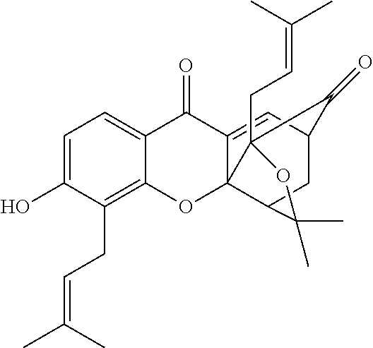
C12=CC=C(O)C(CC=C(C)C)=C1OC13C(=CC4CC1C(C)(C)OC3(CC=C(C)C)C4=O)C2=O
